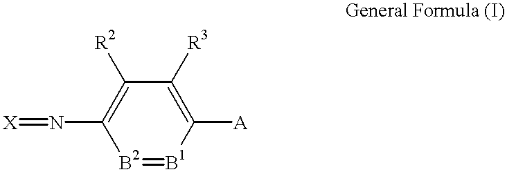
[X]=NC1=C([R2])C([R3])=C([A])[B1]=[B2]1
